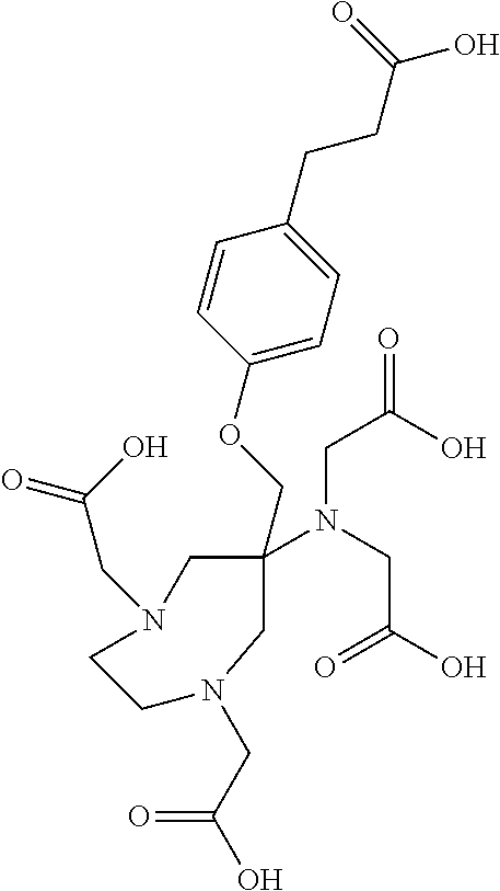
C1(OCC2(N(CC(O)=O)CC(=O)O)CN(CC(=O)O)CCN(CC(O)=O)C2)=CC=C(CCC(O)=O)C=C1
